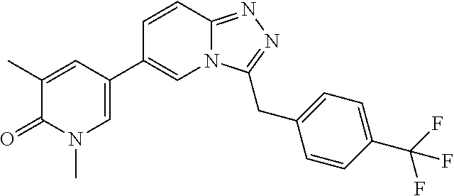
C1(C)=CC(C2=CN3C(=NN=C3CC3=CC=C(C(F)(F)F)C=C3)C=C2)=CN(C)C1=O
